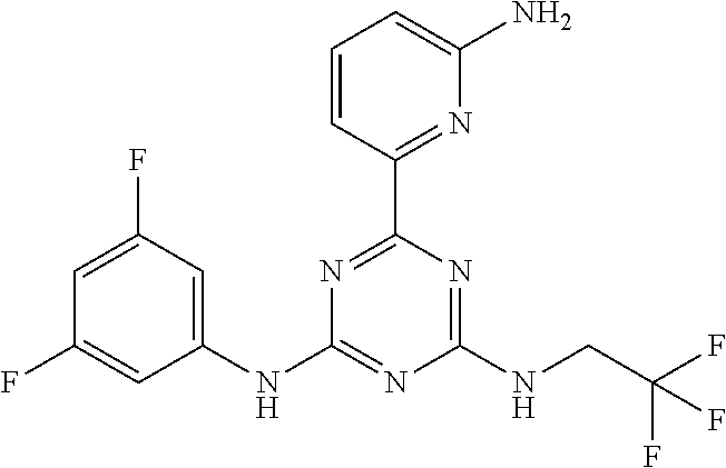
C1(NC2=NC(NCC(F)(F)F)=NC(C3=NC(N)=CC=C3)=N2)=CC(F)=CC(F)=C1
